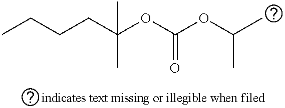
CCCCC(OC(OC(C)C)=O)(C)C
